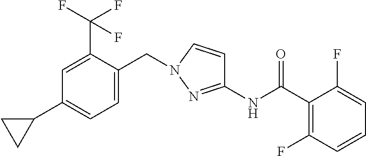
C1=C(CN2C=CC(NC(C3=C(F)C=CC=C3F)=O)=N2)C(C(F)(F)F)=CC(C2CC2)=C1
